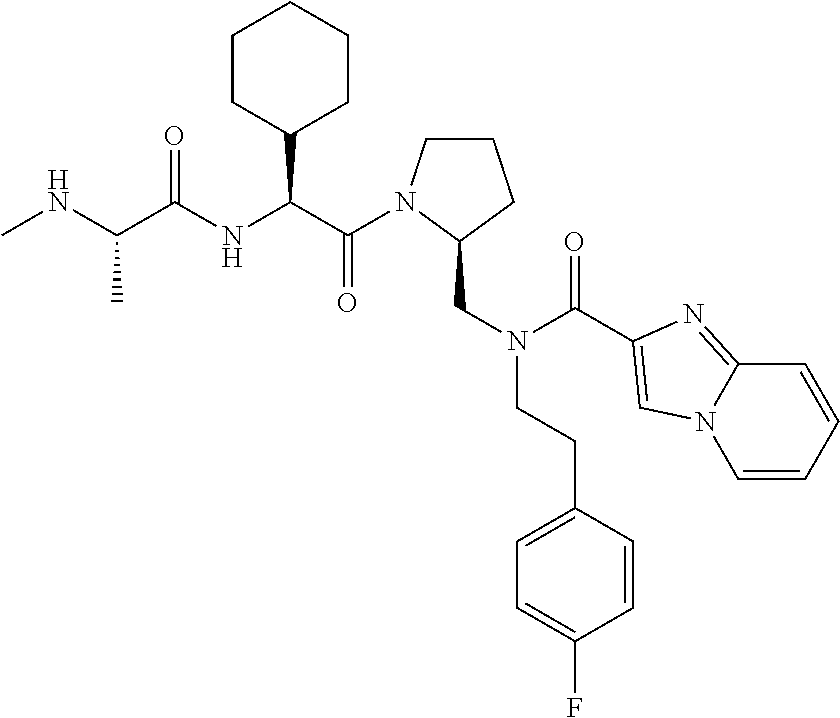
C1CN(C(=O)C(C2CCCCC2)NC(=O)C(C)NC)C(CN(C(=O)C2=CN3C(=N2)C=CC=C3)CCC2=CC=C(F)C=C2)C1
